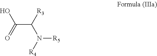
N([R4])(C(C(=O)O)[R3])[R5]
